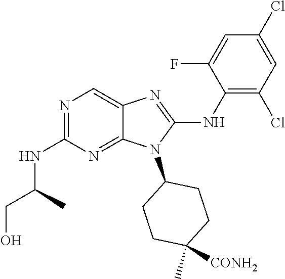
N1=C(NC(CO)C)N=C2C(=C1)N=C(NC1=C(Cl)C=C(Cl)C=C1F)N2C1CCC([CONH2])(C)CC1
